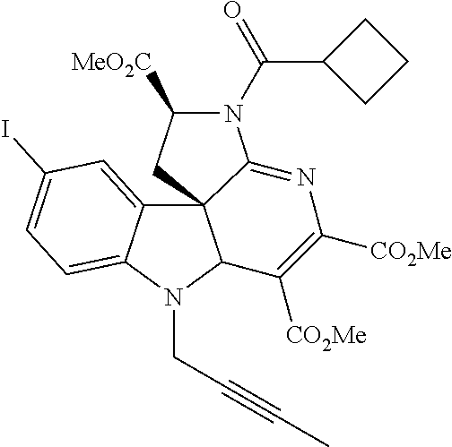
C12=CC(I)=CC=C1N(CC#CC)C1C23CC([MeO2C])N(C(=O)C2CCC2)C3=NC([CO2Me])=C1[CO2Me]
